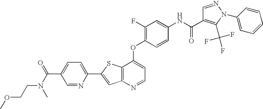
C12=C(SC(C3=CC=C(C(=O)N(C)CCOC)C=N3)=C1)C(OC1=C(F)C=C(NC(=O)C3=C(C(F)(F)F)N(C4=CC=CC=C4)N=C3)C=C1)=CC=N2
